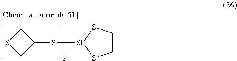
S1CC(S[Sb]2SCCS2)C1
